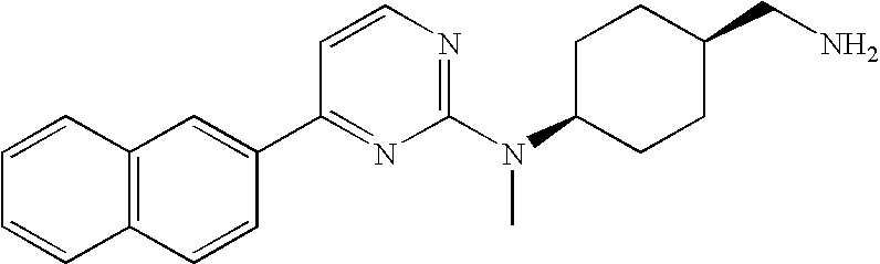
C12=C(C=CC(C3=NC(N(C4CCC(CN)CC4)C)=NC=C3)=C1)C=CC=C2
